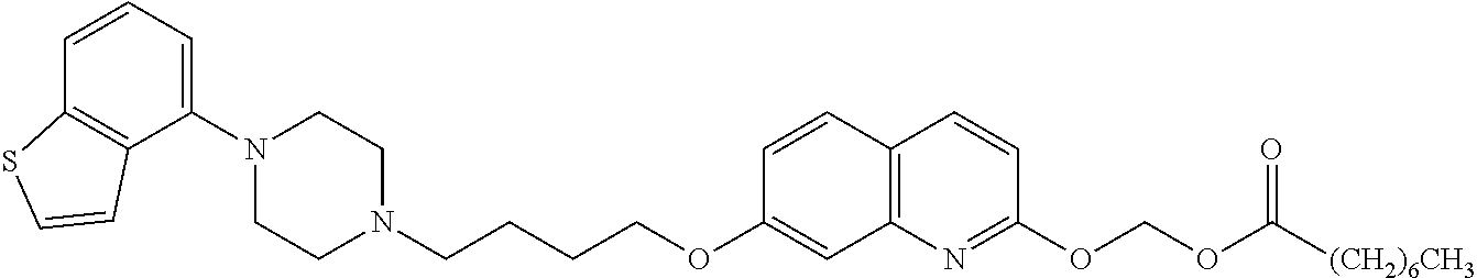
C1(N2CCN(CCCCOC3=CC4=C(C=C3)C=CC(OCOC([(CH2)6CH3])=O)=N4)CC2)=CC=CC2=C1C=CS2
